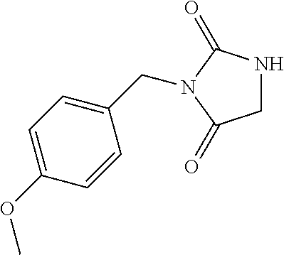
C1NC(=O)N(CC2=CC=C(OC)C=C2)C1=O
